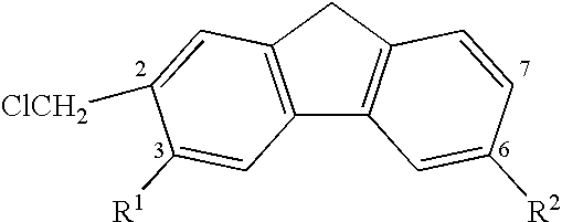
C12=C(CC3=C1C=C([R2])C=C3)C=C([ClCH2])C([R1])=C2
